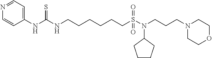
C1(NC(NCCCCCCS(N(CCCN2CCOCC2)C2CCCC2)(=O)=O)=S)=CC=NC=C1
